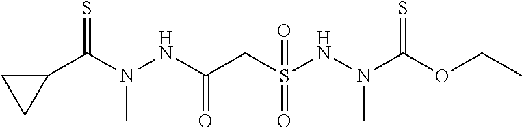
C1(C(N(NC(CS(NN(C)C(OCC)=S)(=O)=O)=O)C)=S)CC1
